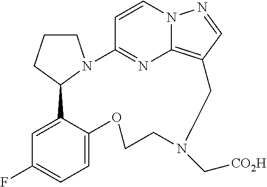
C1CN2C(C1)C1=CC(F)=CC=C1OCCN(C[CO2H])CC1=C3N=C2C=CN3N=C1
